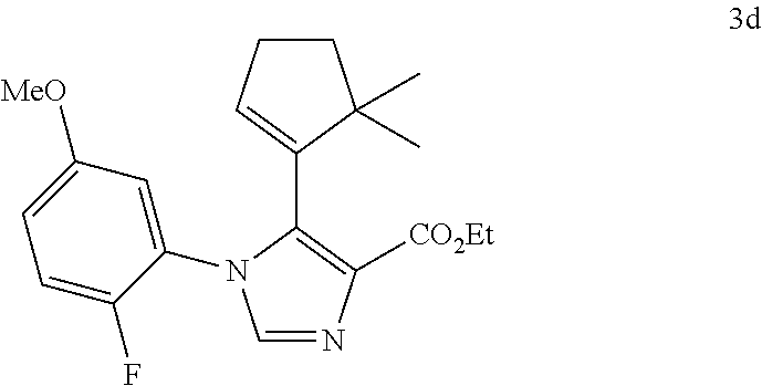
[CO2Et]C1=C(C2=CCCC2(C)C)N(C2=CC([MeO])=CC=C2F)C=N1
